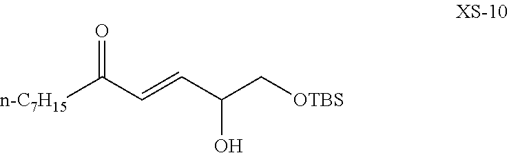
[OTBS]CC(C=CC([n-C7H15])=O)O
